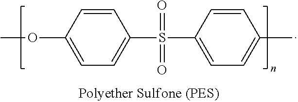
COC1=CC=C(S(C2=CC=C(C)C=C2)(=O)=O)C=C1
